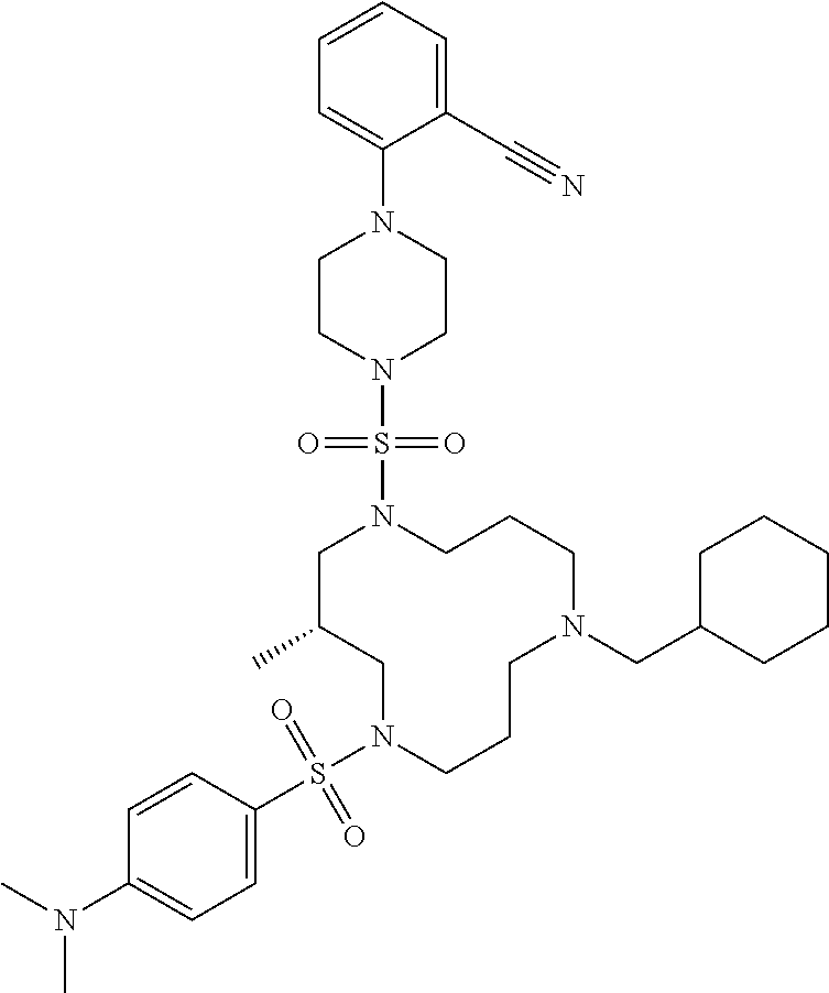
C1C(C)CN(S(C2=CC=C(N(C)C)C=C2)(=O)=O)CCCN(CC2CCCCC2)CCCN1S(N1CCN(C2=CC=CC=C2C#N)CC1)(=O)=O
